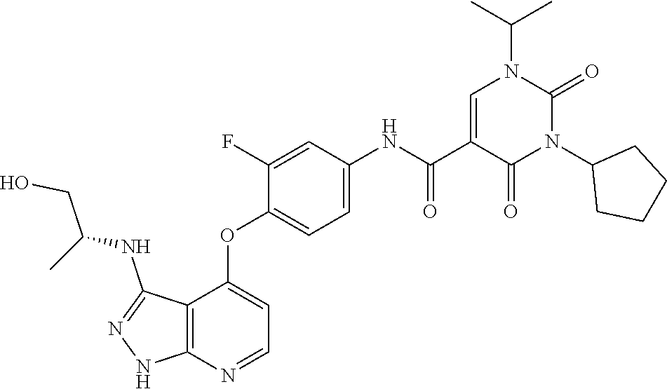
N1=C(NC(CO)C)C2=C(N=CC=C2OC2=CC=C(NC(C3=CN(C(C)C)C(=O)N(C4CCCC4)C3=O)=O)C=C2F)N1
